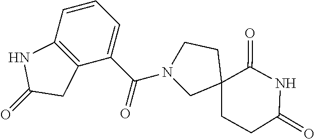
N1(C(C2=CC=CC3=C2CC(=O)N3)=O)CC2(CCC(=O)NC2=O)CC1
